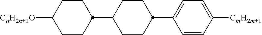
C1CC([CnH2n+1O])CCC1C1CCC(C2=CC=C([CmH2m+1])C=C2)CC1
